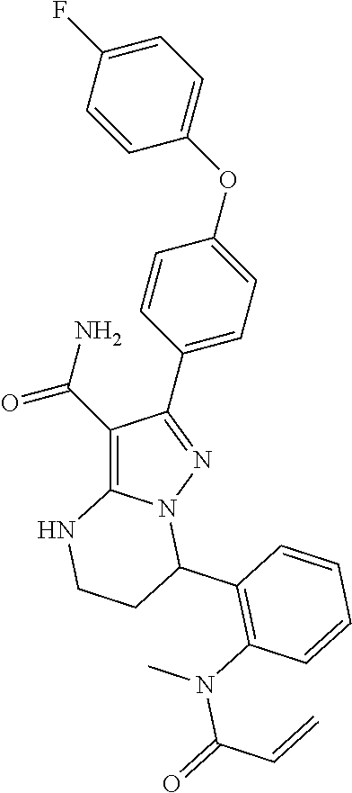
C1(C(N)=O)=C2N(N=C1C1=CC=C(OC3=CC=C(F)C=C3)C=C1)C(C1=C(N(C)C(=O)C=C)C=CC=C1)CCN2
